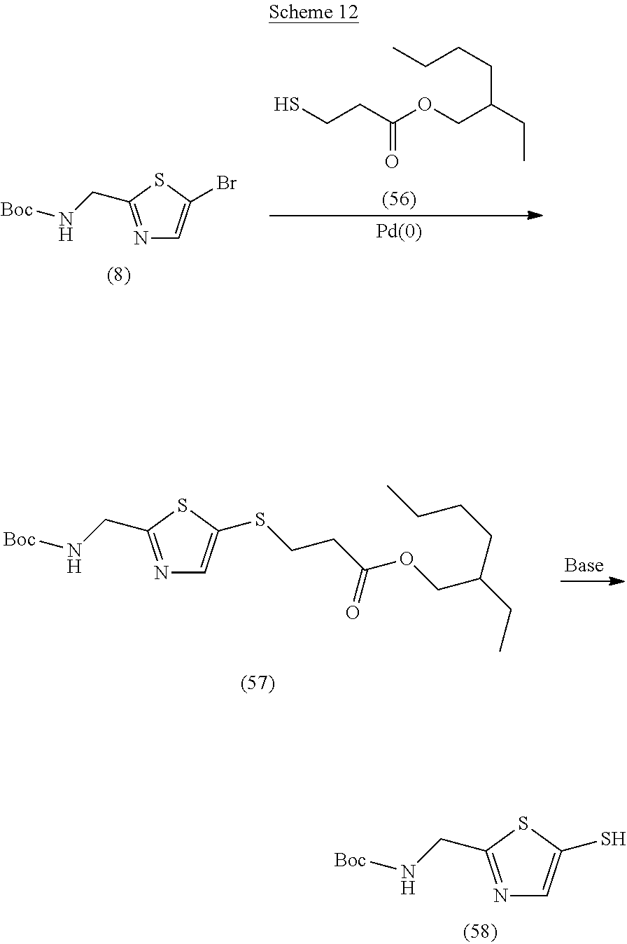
N1=C(CN[Boc])SC(S)=C1.N1=C(CN[Boc])SC(Br)=C1.CCCCC(CC)COC(=O)CCS.N1=C(CN[Boc])SC(SCCC(OCC(CCCC)CC)=O)=C1
